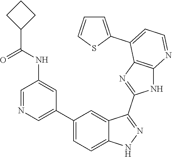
C1=NC=C(C2=CC=C3C(=C2)C(C2=NC4=C(N2)N=CC=C4C2=CC=CS2)=NN3)C=C1NC(=O)C1CCC1
